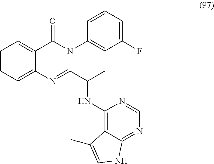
C1=CC=C2C(=C1C)C(=O)N(C1=CC(F)=CC=C1)C(C(C)NC1=C3C(=NC=N1)NC=C3C)=N2
